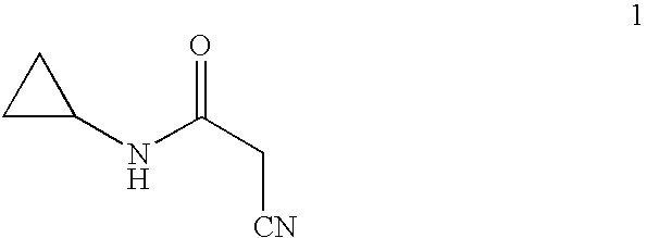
C1(NC(C[CN])=O)CC1
